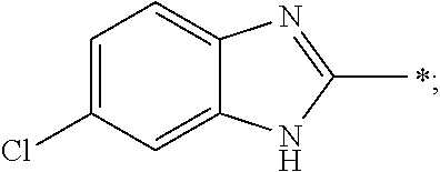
C1=C2C(=CC(Cl)=C1)NC(C)=N2.*
